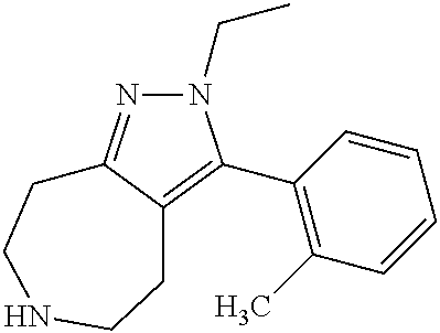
N1(CC)N=C2C(=C1C1=C(C)C=CC=C1)CCNCC2
